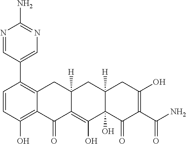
C1=CC(O)=C2C(=C1C1=CN=C(N)N=C1)CC1([H])C(=C(O)C3(O)C([H])(C1)CC(O)=C(C(N)=O)C3=O)C2=O
